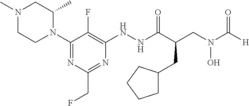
C1(N2C(C)CN(C)CC2)=NC(CF)=NC(NNC(C(CN(C([H])=O)O)CC2CCCC2)=O)=C1F
